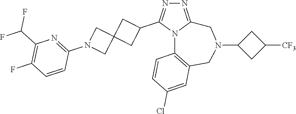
N1=C2N(C(C3CC4(C3)CN(C3=NC(C(F)F)=C(F)C=C3)C4)=N1)C1=C(CN(C3CC([CF3])C3)C2)C=C(Cl)C=C1
